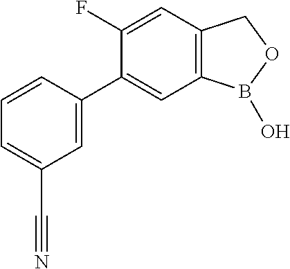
C1=CC(C2=CC3=C(C=C2F)COB3O)=CC(C#N)=C1
